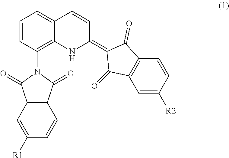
C1([R1])=CC2=C(C=C1)C(=O)N(C1=C3C(=CC=C1)C=CC(=C1C(=O)C4=C(C=C([R2])C=C4)C1=O)N3)C2=O
